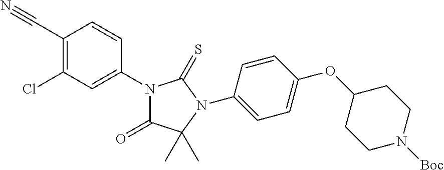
C1(C#N)=C(Cl)C=C(N2C(=O)C(C)(C)N(C3=CC=C(OC4CCN([Boc])CC4)C=C3)C2=S)C=C1
